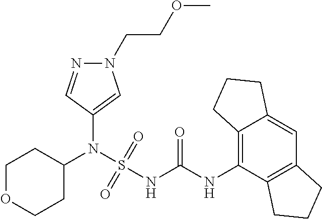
C1(N(S(NC(NC2=C3C(=CC4=C2CCC4)CCC3)=O)(=O)=O)C2CCOCC2)=CN(CCOC)N=C1
